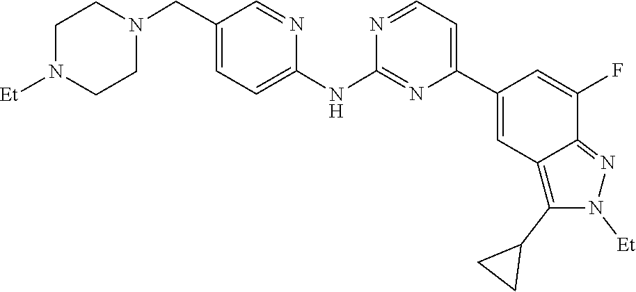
C1CN([Et])CCN1CC1=CC=C(NC2=NC(C3=CC4=C(C5CC5)N([Et])N=C4C(F)=C3)=CC=N2)N=C1
